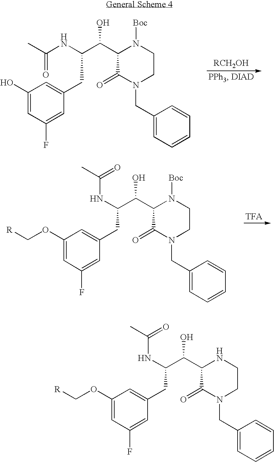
C1=C(CC(C(C2C(=O)N(CC3=CC=CC=C3)CCN2)O)NC(C)=O)C=C(F)C=C1OC[R].C1=C(CC(C(C2C(=O)N(CC3=CC=CC=C3)CCN2[Boc])O)NC(C)=O)C=C(F)C=C1O.C1=C(CC(C(C2C(=O)N(CC3=CC=CC=C3)CCN2[Boc])O)NC(C)=O)C=C(F)C=C1OC[R]
